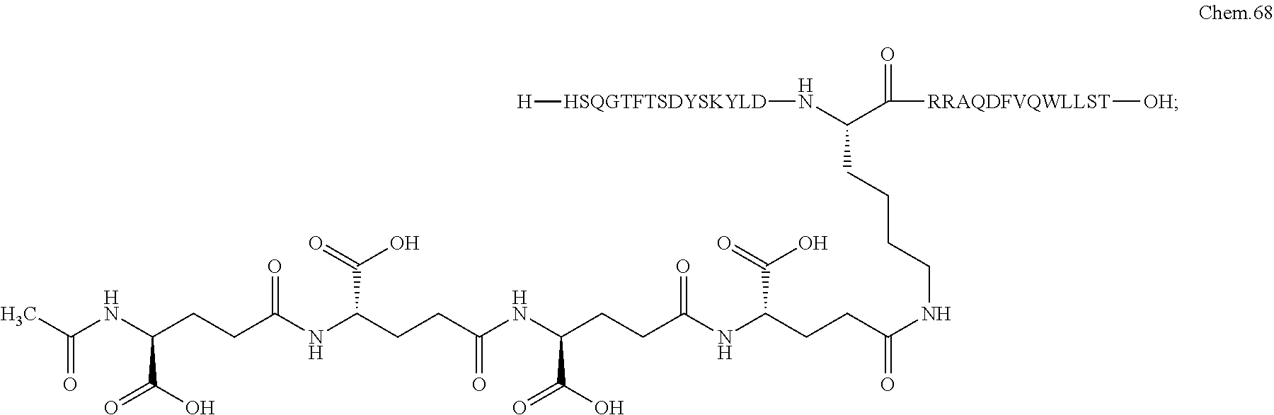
C(NC(CCC(NC(CCC(NC(CCC(NC(CCC(NCCCCC(C([RRAQDFVQWLLST][OH])=O)N[HSQGTFTSDYSKYLD][H])=O)C(O)=O)=O)C(O)=O)=O)C(O)=O)=O)C(O)=O)(C)=O
